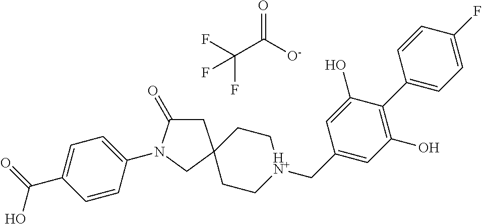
C1C(=O)N(C2=CC=C(C(=O)O)C=C2)CC12CC[HN+](CC1=CC(O)=C(C3=CC=C(F)C=C3)C(O)=C1)CC2.C(C([O-])=O)(F)(F)F
